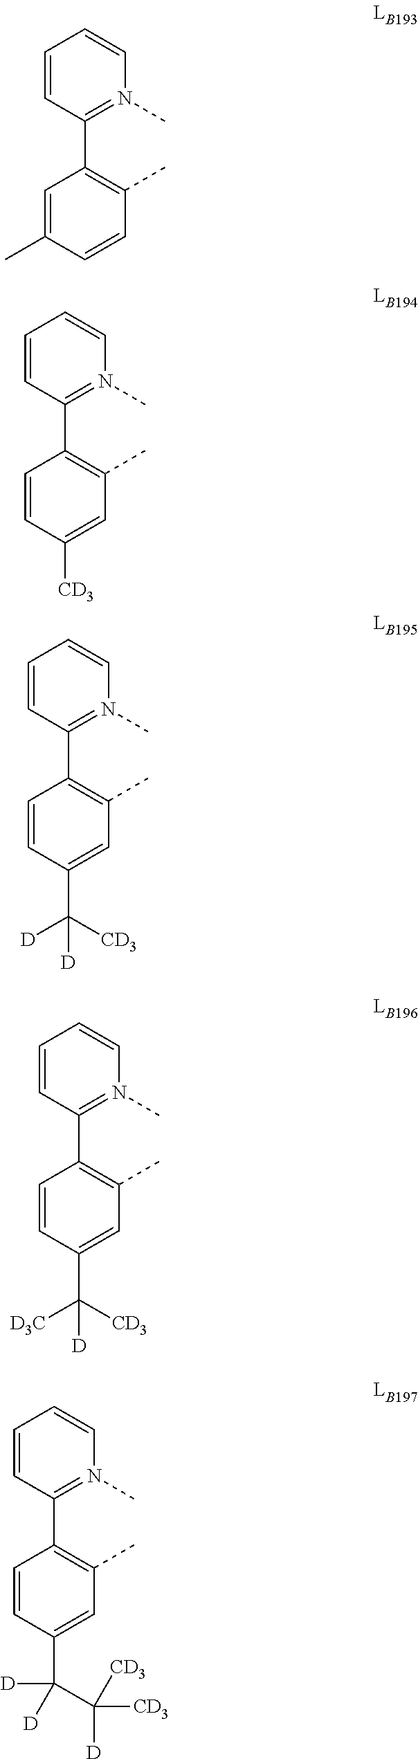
C1=C(C)C=CC(C)=C1C1=N(C)C=CC=C1.C1=CC([CD3])=CC(C)=C1C1=N(C)C=CC=C1.C1=CC(C([D])([CD3])[D])=CC(C)=C1C1=N(C)C=CC=C1.C1=CC(C([D3C])([CD3])[D])=CC(C)=C1C1=N(C)C=CC=C1.C1=CC(C([D])(C([D])([CD3])[CD3])[D])=CC(C)=C1C1=N(C)C=CC=C1
